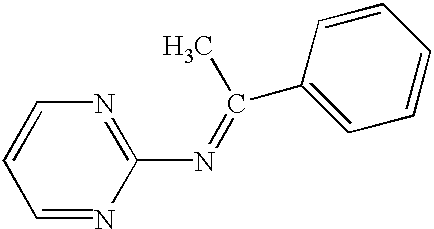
C1(N=C(C2=CC=CC=C2)C)=NC=CC=N1
